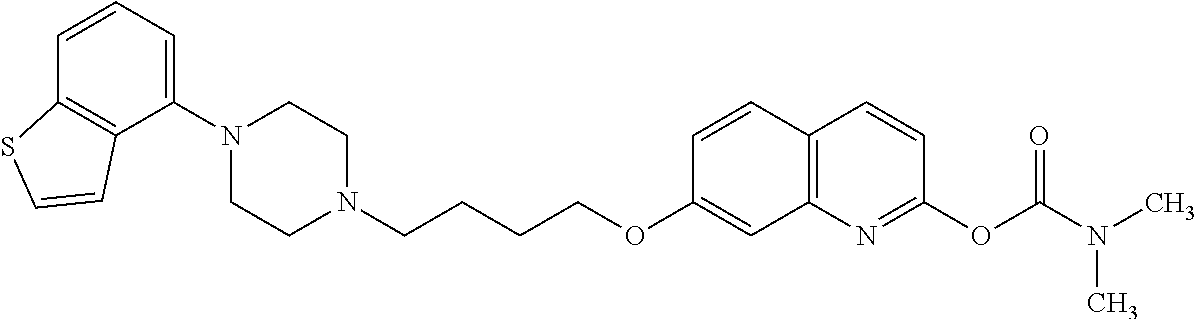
C1(N2CCN(CCCCOC3=CC4=C(C=C3)C=CC(OC(N(C)C)=O)=N4)CC2)=CC=CC2=C1C=CS2
